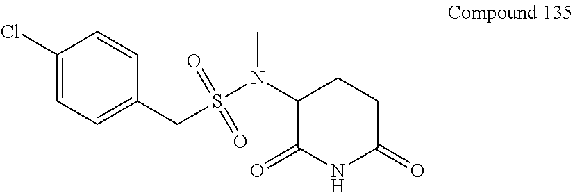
C1C(=O)NC(=O)C(N(S(CC2=CC=C(Cl)C=C2)(=O)=O)C)C1
